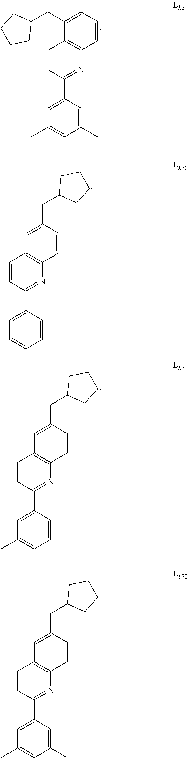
C1=CC(C2=CC(C)=CC(C)=C2)=NC2=C1C(CC1CCCC1)=CC=C2.C1=CC(C2=CC=CC=C2)=NC2=C1C=C(CC1CCCC1)C=C2.C1=CC(C2=CC(C)=CC=C2)=NC2=C1C=C(CC1CCCC1)C=C2.C1=CC(C2=CC(C)=CC(C)=C2)=NC2=C1C=C(CC1CCCC1)C=C2
